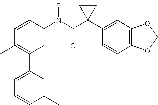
C1(C2=C(C)C=CC(N(C(C3(C4=CC5=C(C=C4)OCO5)CC3)=O)[H])=C2)=CC=CC(C)=C1
